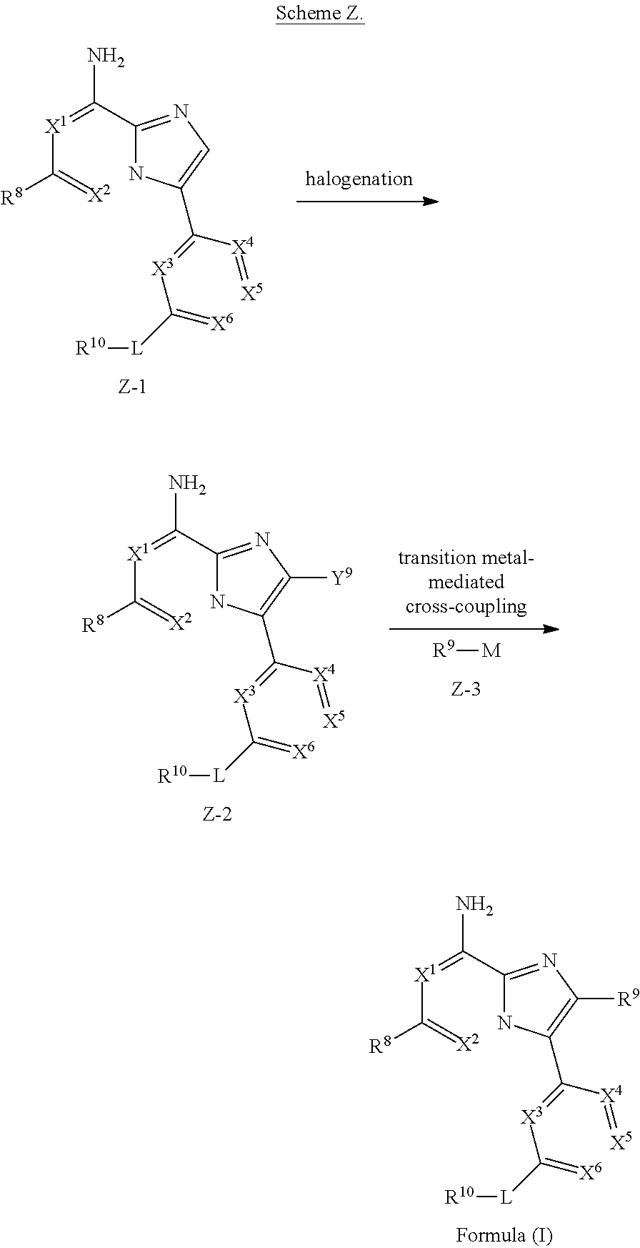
C(=[X2])([X1]=C(C1=NC=C(C(=[X3]C(=[X6])[L][R10])[X4]=[X5])N1)N)[R8].[R9][M].C(=[X2])([X1]=C(C1=NC([Y9])=C(C(=[X3]C(=[X6])[L][R10])[X4]=[X5])N1)N)[R8].C(=[X2])([X1]=C(C1=NC([R9])=C(C(=[X3]C(=[X6])[L][R10])[X4]=[X5])N1)N)[R8]
